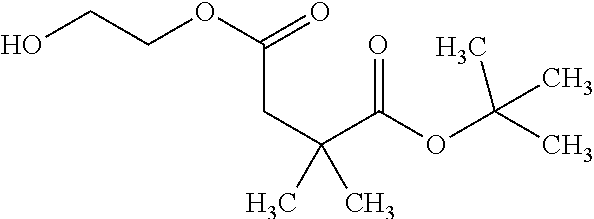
OCCOC(CC(C)(C(=O)OC(C)(C)C)C)=O
